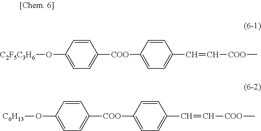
[C2F5C3H6]OC1=CC=C([COO]C2=CC=C(C=C[COO]C)C=C2)C=C1.[C6H13]OC1=CC=C([COO]C2=CC=C(C=C[COO]C)C=C2)C=C1
